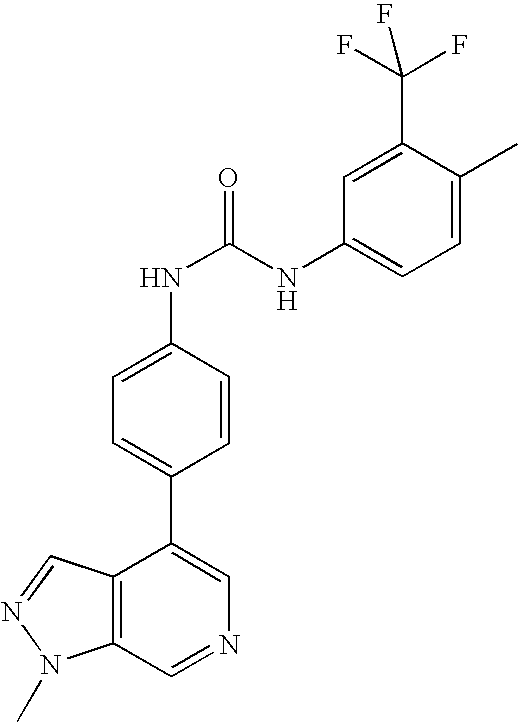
C12=C(C=NC=C1C1=CC=C(NC(=O)NC3=CC=C(C)C(C(F)(F)F)=C3)C=C1)N(C)N=C2
